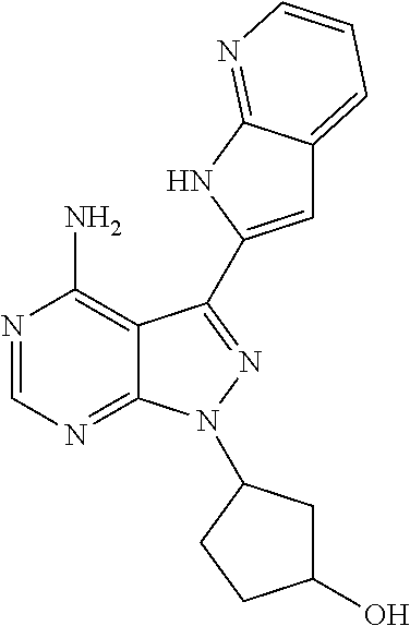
C12=C(N)N=CN=C1N(C1CC(O)CC1)N=C2C1=CC2=CC=CN=C2N1
